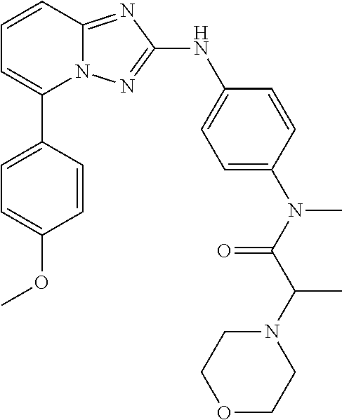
C1=CC2=NC(NC3=CC=C(N(C(C(N4CCOCC4)C)=O)C)C=C3)=NN2C(C2=CC=C(OC)C=C2)=C1
